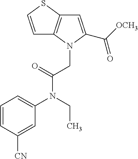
C1=CC([CN])=CC(N(CC)C(=O)CN2C3=C(SC=C3)C=C2C([OCH3])=O)=C1
